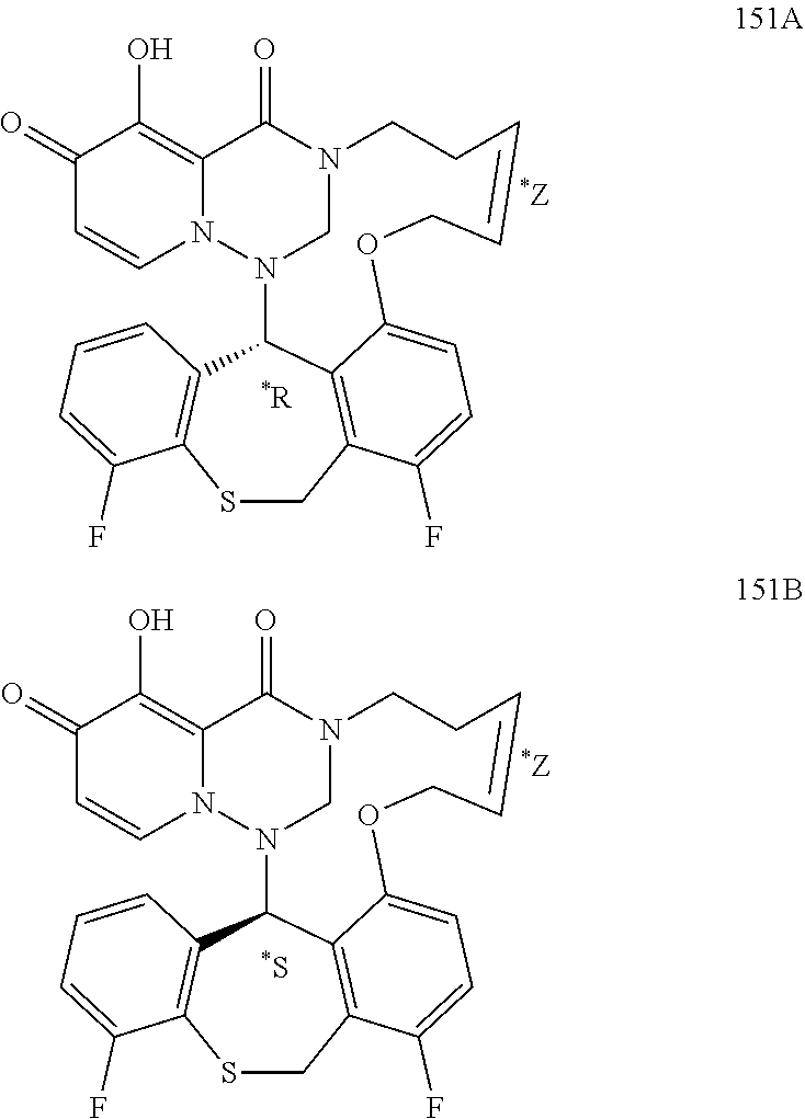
S1CC2=C3C(C4=C1C(F)=CC=C4)N1CN(C(=O)C4=C(O)C(=O)C=CN14)CCC=CCOC3=CC=C2F.S1CC2=C3C(C4=C1C(F)=CC=C4)N1CN(C(=O)C4=C(O)C(=O)C=CN14)CCC=CCOC3=CC=C2F
